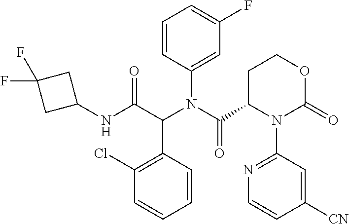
C1=CC(N(C(C2N(C3=NC=CC([CN])=C3)C(=O)OCC2)=O)C(C(NC2CC(F)(F)C2)=O)C2=C(Cl)C=CC=C2)=CC(F)=C1
